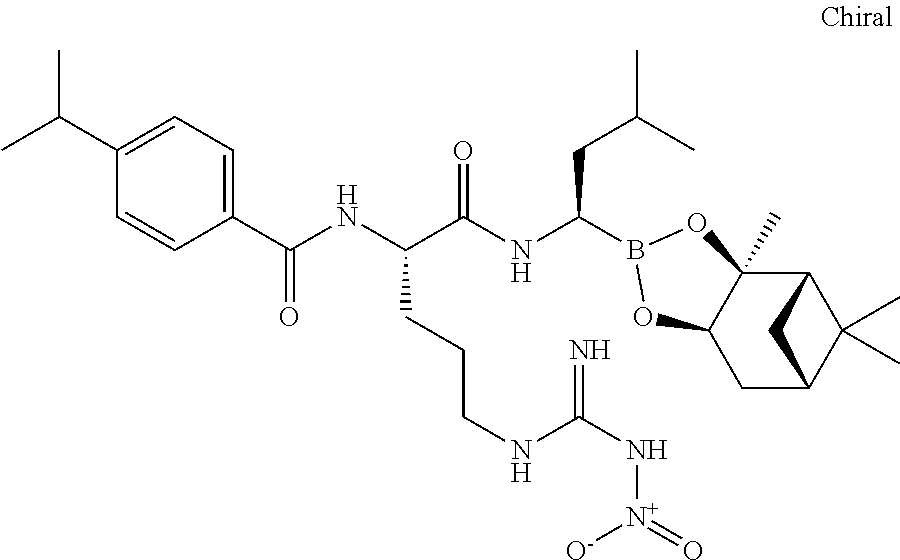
C12C3(C)C(CC(C1(C)C)C2)OB(C(NC(C(NC(C1=CC=C(C(C)C)C=C1)=O)CCCNC(N[N+]([O-])=O)=N)=O)CC(C)C)O3
